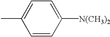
CC1=CC=C([N(CH3)2])C=C1
